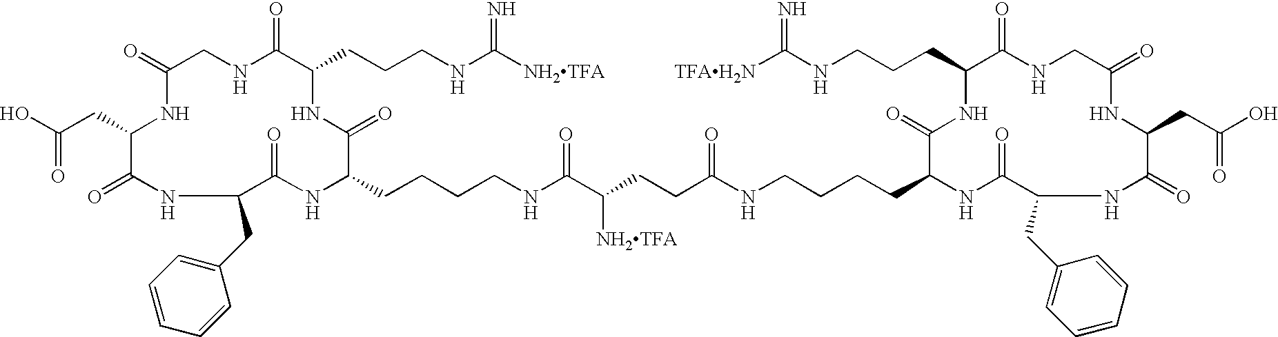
O=C1CNC(=O)C(CCCNC([NH2TFA])=N)NC(=O)C(CCCCNC(C(CCC(NCCCCC2NC(=O)C(CC3=CC=CC=C3)NC(=O)C(CC(=O)O)NC(=O)CNC(=O)C(CCCNC([TFAH2N])=N)NC2=O)=O)[NH2TFA])=O)NC(=O)C(CC2=CC=CC=C2)NC(=O)C(CC(O)=O)N1
